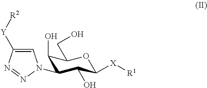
C1(O)C(N2C=C([Y][R2])N=N2)C(O)C([X][R1])OC1CO
